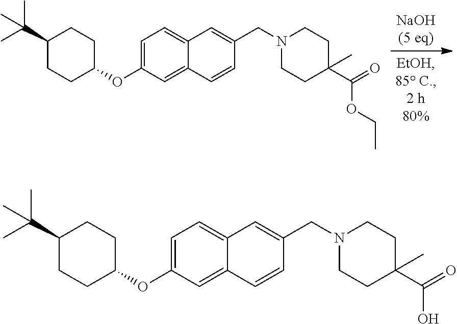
C1=C(OC2CCC(C(C)(C)C)CC2)C=C2C(=C1)C=C(CN1CCC(C(O)=O)(C)CC1)C=C2.C1=C(OC2CCC(C(C)(C)C)CC2)C=C2C(=C1)C=C(CN1CCC(C(OCC)=O)(C)CC1)C=C2
